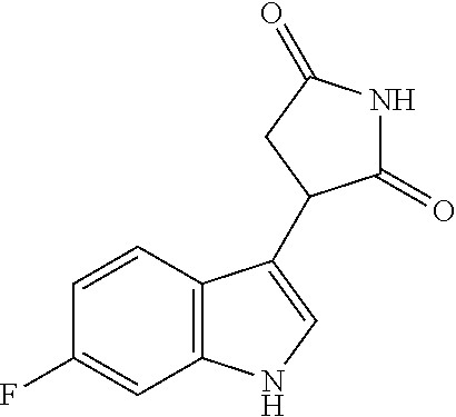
C1=CC(F)=CC2=C1C(C1C(=O)NC(=O)C1)=CN2
